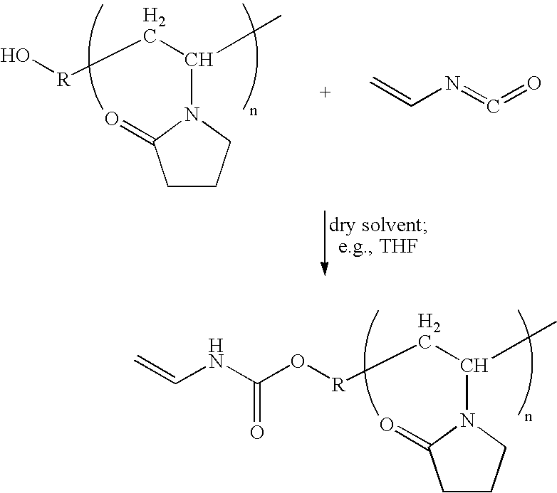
C1CCN(C(C[R]OC(NC=C)=O)C)C1=O.C1CCN(C(C[R]O)C)C1=O.C=CN=C=O
